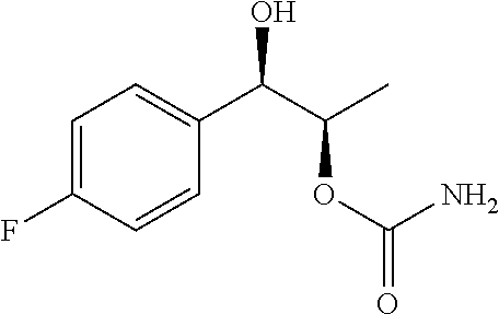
C1=C(F)C=CC(C(C(C)OC(=O)N)O)=C1
